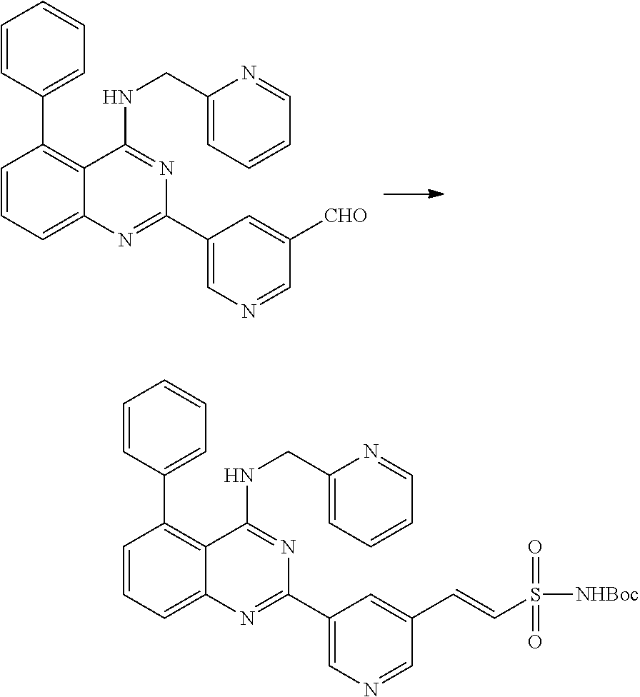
C1=CC(C2=C3C(=CC=C2)N=C(C2=CN=CC([CHO])=C2)N=C3NCC2=CC=CC=N2)=CC=C1.C1=CC(C2=C3C(=CC=C2)N=C(C2=CN=CC(C=CS(=O)(=O)[NHBoc])=C2)N=C3NCC2=CC=CC=N2)=CC=C1
